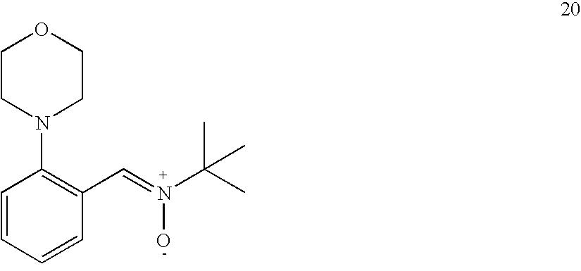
C1=CC=CC(C=N(C(C)(C)C)O)=C1N1CCOCC1
